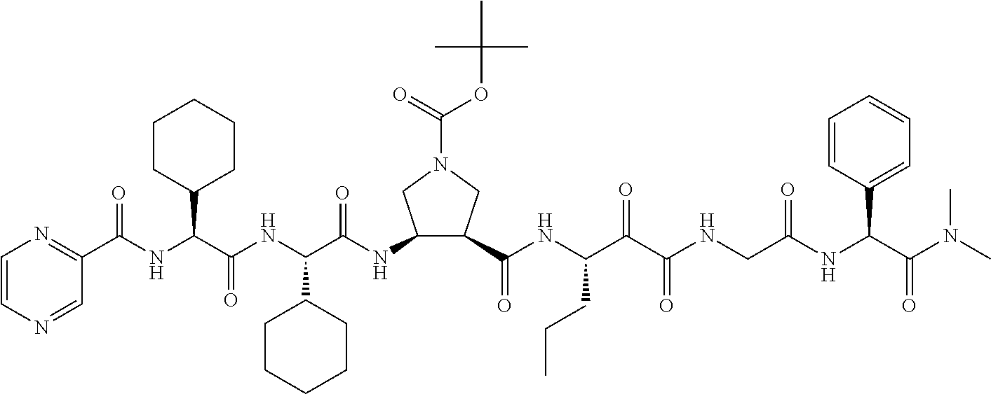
C1(C(NC(C(NC(C(=O)NC2C(C(=O)NC(C(C(NCC(NC(C(N(C)C)=O)C3=CC=CC=C3)=O)=O)=O)CCC)CN(C(=O)OC(C)(C)C)C2)C2CCCCC2)=O)C2CCCCC2)=O)=NC=CN=C1
